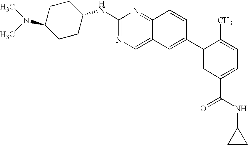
C1(NC2CCC(N(C)C)CC2)=NC=C2C(=N1)C=CC(C1=CC(C(NC3CC3)=O)=CC=C1C)=C2
